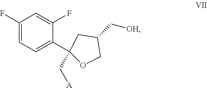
C1(F)=CC=C(C2(C[A])CC(C[OH])CO2)C(F)=C1
